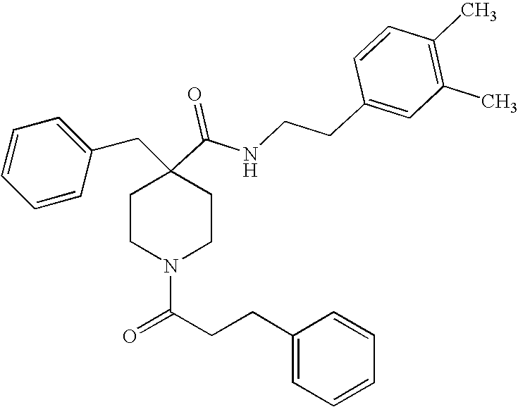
C1=CC=CC(CC2(C(=O)NCCC3=CC(C)=C(C)C=C3)CCN(C(CCC3=CC=CC=C3)=O)CC2)=C1
